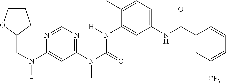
C1COC(CN(C2=CC(N(C(N(C3=CC(NC(C4=CC([CF3])=CC=C4)=O)=CC=C3C)[H])=O)C)=NC=N2)[H])C1
